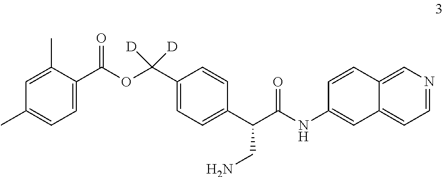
C1=C(C)C(C(OC(C2=CC=C(C(CN)C(NC3=CC4=CC=NC=C4C=C3)=O)C=C2)([D])[D])=O)=CC=C1C
